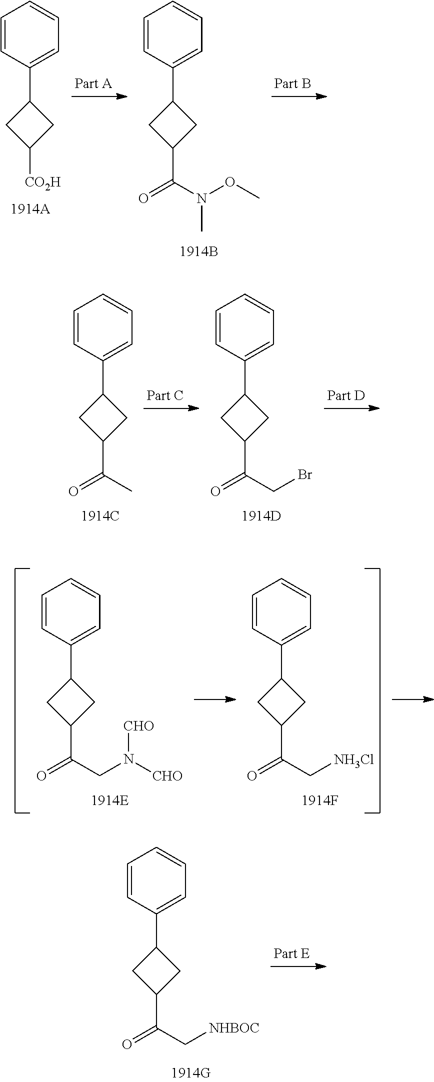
C1=CC(C2CC([CO2H])C2)=CC=C1.C1=CC(C2CC(C(N(OC)C)=O)C2)=CC=C1.C1=CC(C2CC(C(C)=O)C2)=CC=C1.C1=CC(C2CC(C(CBr)=O)C2)=CC=C1.C1=CC(C2CC(C(CN([CHO])[CHO])=O)C2)=CC=C1.C1=CC(C2CC(C(C[NH3Cl])=O)C2)=CC=C1.C1=CC(C2CC(C(C[NHBOC])=O)C2)=CC=C1
